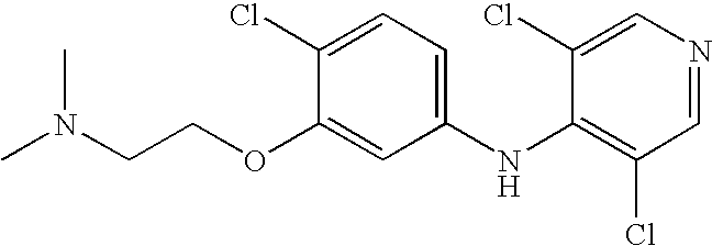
CN(CCOC1=CC(NC2=C(Cl)C=NC=C2Cl)=CC=C1Cl)C
